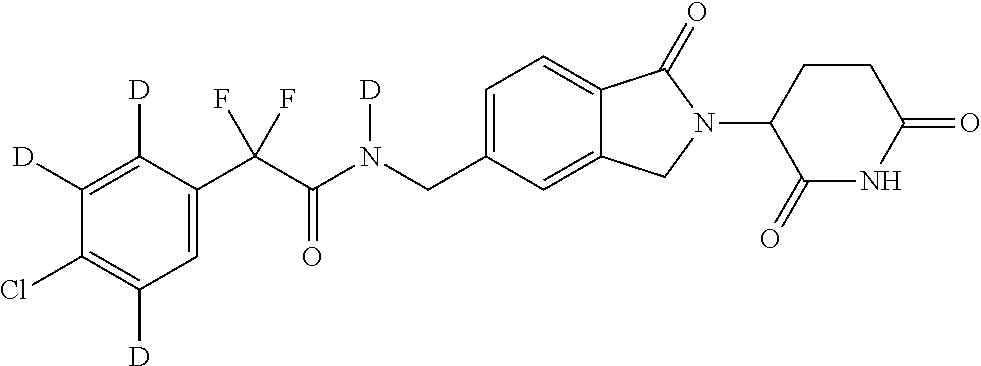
C1([D])=C([D])C(C(C(N(CC2=CC=C3C(=C2)CN(C2C(=O)NC(=O)CC2)C3=O)[D])=O)(F)F)=CC([D])=C1Cl
